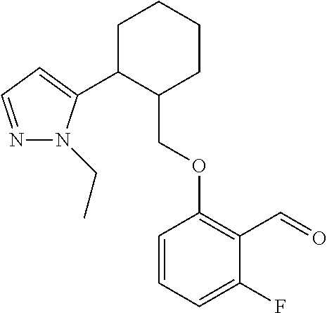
C1C(C2=CC=NN2CC)C(COC2=C(C=O)C(F)=CC=C2)CCC1
